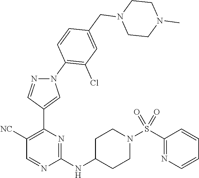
N(C1=NC(C2=CN(C3=C(Cl)C=C(CN4CCN(C)CC4)C=C3)N=C2)=C([NC])C=N1)C1CCN(S(=O)(=O)C2=NC=CC=C2)CC1
